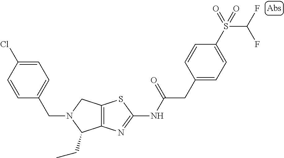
C12=C(N=C(NC(CC3=CC=C(S(C(F)F)(=O)=O)C=C3)=O)S1)C(CC)N(CC1=CC=C(Cl)C=C1)C2
